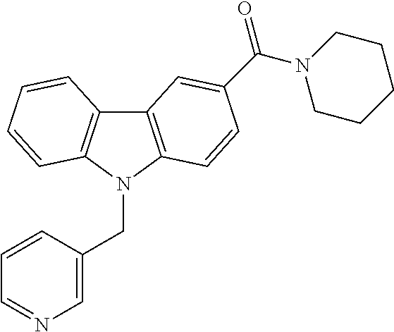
C12=C(N(CC3=CN=CC=C3)C3=C1C=CC=C3)C=CC(C(N1CCCCC1)=O)=C2
